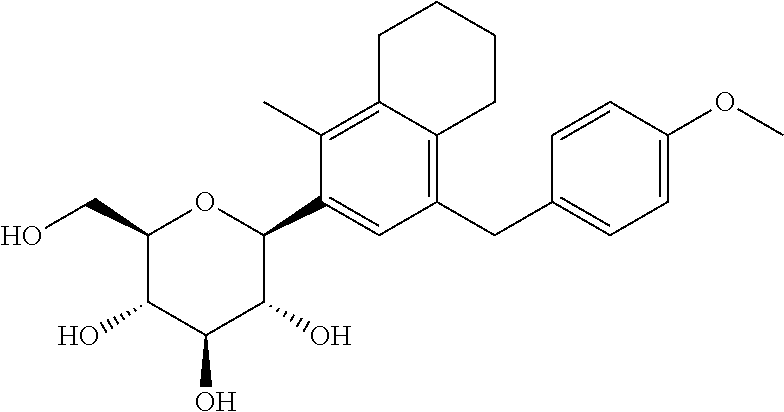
C1(CO)C(O)C(O)C(O)C(C2=CC(CC3=CC=C(OC)C=C3)=C3C(=C2C)CCCC3)O1
